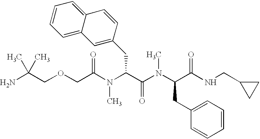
NC(COCC(N(C(C(N(C(C(NCC1CC1)=O)CC1=CC=CC=C1)C)=O)CC1=CC2=CC=CC=C2C=C1)C)=O)(C)C
